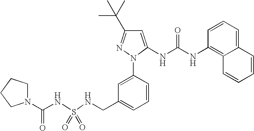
S(NCC1=CC=CC(N2N=C(C(C)(C)C)C=C2NC(NC2=C3C=CC=CC3=CC=C2)=O)=C1)(=O)(=O)NC(N1CCCC1)=O
